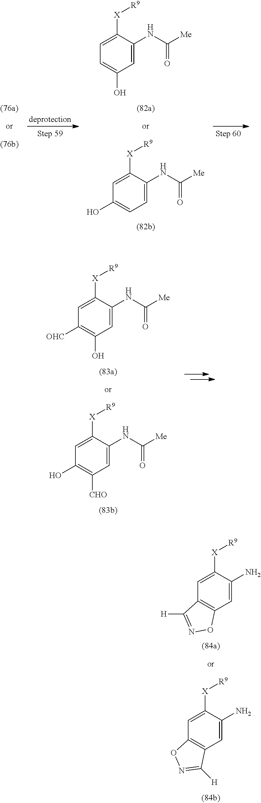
C1=C(O)C=C(NC([Me])=O)C([X][R9])=C1.C1(O)=CC=C(NC([Me])=O)C([X][R9])=C1.C1([OHC])=C(O)C=C(NC([Me])=O)C([X][R9])=C1.C1(O)=C([CHO])C=C(NC([Me])=O)C([X][R9])=C1.C12=C(C=C(N)C([X][R9])=C1)ON=C2[H].C12=C(C=C(N)C([X][R9])=C1)C([H])=NO2
